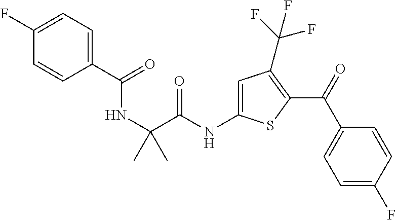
C1=CC(F)=CC=C1C(=O)NC(C)(C(NC1=CC(C(F)(F)F)=C(C(=O)C2=CC=C(F)C=C2)S1)=O)C
